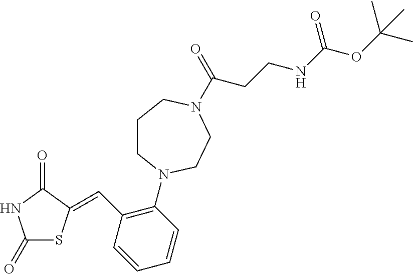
C1(=O)SC(=CC2=C(N3CCCN(C(=O)CCNC(OC(C)(C)C)=O)CC3)C=CC=C2)C(=O)N1
